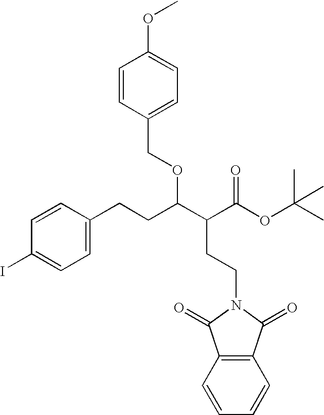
C1=CC(COC(C(C(OC(C)(C)C)=O)CCN2C(=O)C3=C(C2=O)C=CC=C3)CCC2=CC=C(I)C=C2)=CC=C1OC
